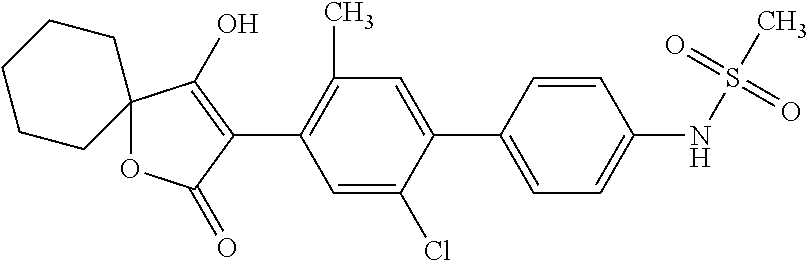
C1=C(Cl)C(C2=CC=C(NS(C)(=O)=O)C=C2)=CC(C)=C1C1=C(O)C2(OC1=O)CCCCC2
